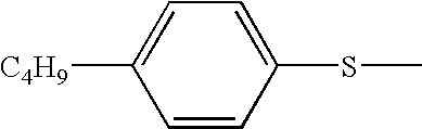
C1=CC(SC)=CC=C1[C4H9]
